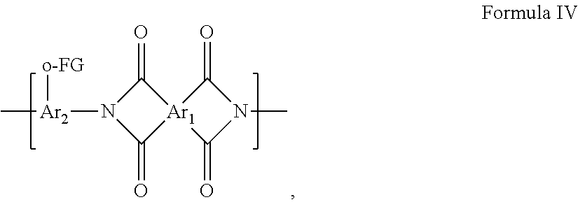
N1([Ar2]([o-FG])C)C(=O)[Ar1]2(C1=O)C(=O)N(C)C2=O
